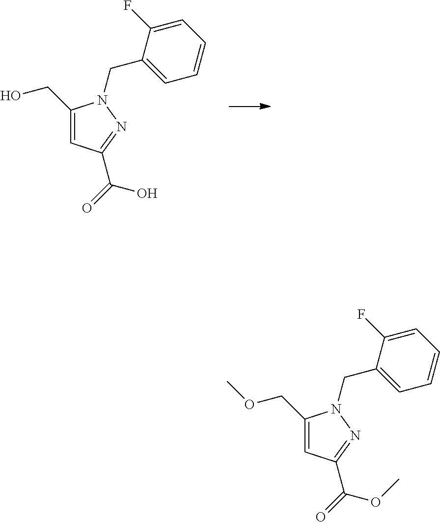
C(C1=CC(C(=O)O)=NN1CC1=CC=CC=C1F)O.C(C1=CC(C(=O)OC)=NN1CC1=CC=CC=C1F)OC
